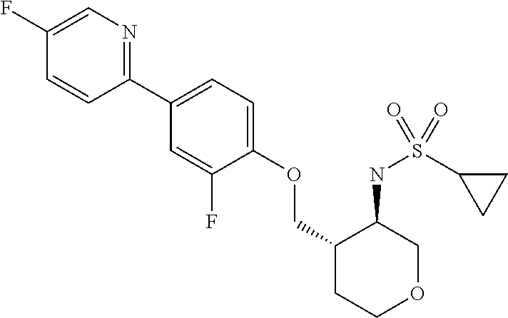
C1(C2=CC=C(OCC3CCOCC3NS(C3CC3)(=O)=O)C(F)=C2)=NC=C(F)C=C1
